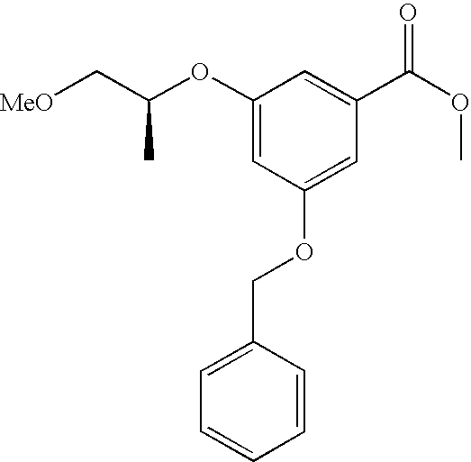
C1(OC(C[MeO])C)=CC(OCC2=CC=CC=C2)=CC(C(OC)=O)=C1
